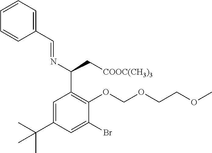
C(C1=C(OCOCCOC)C(Br)=CC(C(C)(C)C)=C1)(N=CC1=CC=CC=C1)C[COOC(CH3)3]
